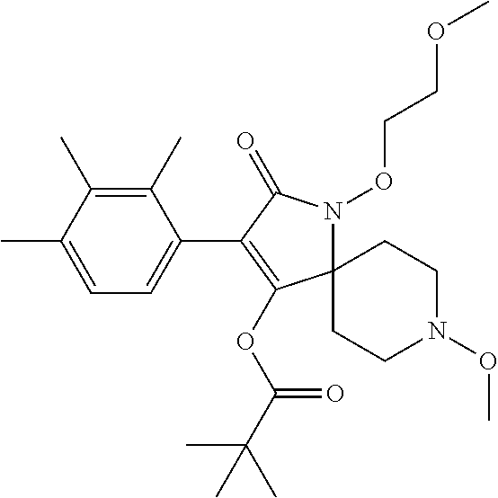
C1(C)=C(C)C(C)=CC=C1C1=C(OC(C(C)(C)C)=O)C2(N(OCCOC)C1=O)CCN(OC)CC2
